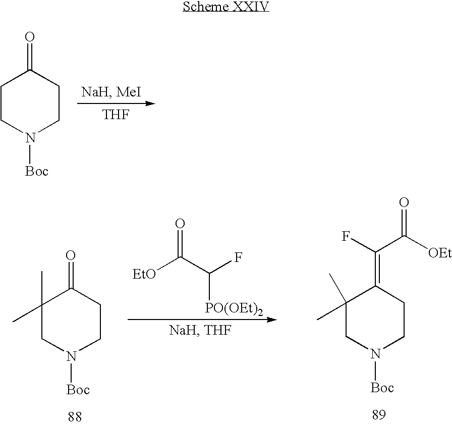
C1CN([Boc])CCC1=O.[THF].C1(C)(C)CN([Boc])CCC1=O.[EtO]C(C(F)[PO(OEt)2])=O.C1(C)(C)CN([Boc])CCC1=C(F)C([OEt])=O
